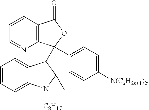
C1=CC=C2C(=C1)C(C1(C3=CC=C([N(CxH2x+1)2])C=C3)C3=C(C=CC=N3)C(=O)O1)C(C)N2[C8H17]
